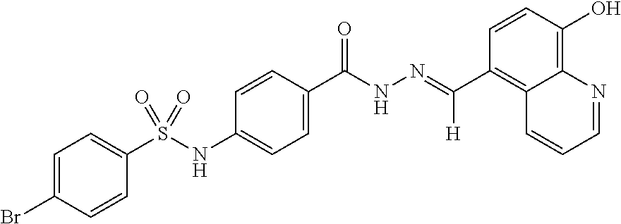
C1=C(Br)C=CC(S(NC2=CC=C(C(NN=C(C3=C4C(=C(O)C=C3)N=CC=C4)[H])=O)C=C2)(=O)=O)=C1
